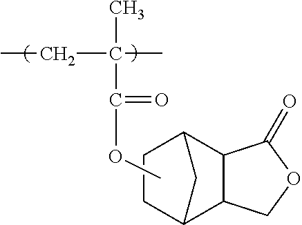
C12C3C(C(C1)CC2)C(=O)OC3.C(=O)(C(C)(CC)C)OC
